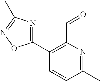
C1(C2=NC(C)=NO2)=C(C=O)N=C(C)C=C1
